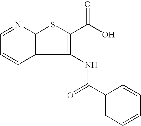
C12=C(N=CC=C1)SC(C(O)=O)=C2NC(C1=CC=CC=C1)=O
